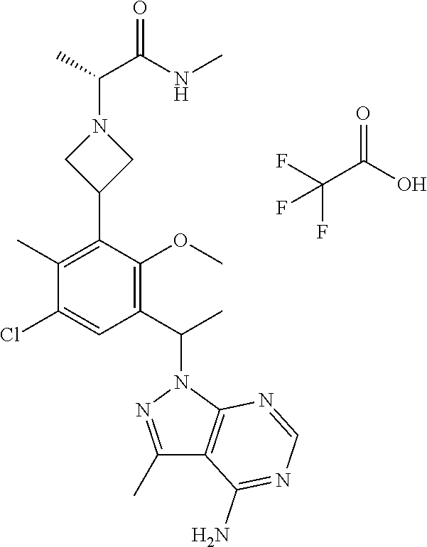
C1(C)=C(C2CN(C(C)C(NC)=O)C2)C(OC)=C(C(C)N2N=C(C)C3=C2N=CN=C3N)C=C1Cl.O=C(O)C(F)(F)F
